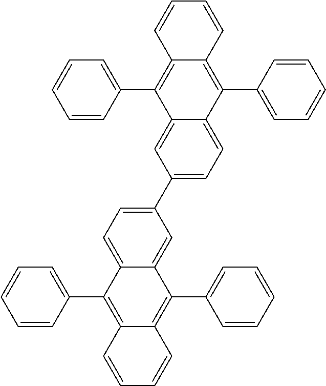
C1=CC2=C(C3=CC=CC=C3)C3=CC=C(C4=CC=C5C(=C4)C(C4=CC=CC=C4)=C4C(=C5C5=CC=CC=C5)C=CC=C4)C=C3C(C3=CC=CC=C3)=C2C=C1
